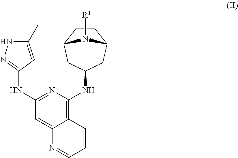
C1(NC2=NNC(C)=C2)=NC(NC2CC3CCC(C2)N3[R1])=C2C(=C1)N=CC=C2
